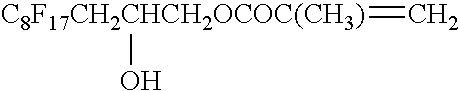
[C8F17CH2CHCH2OCOC(CH3)](=C)O
